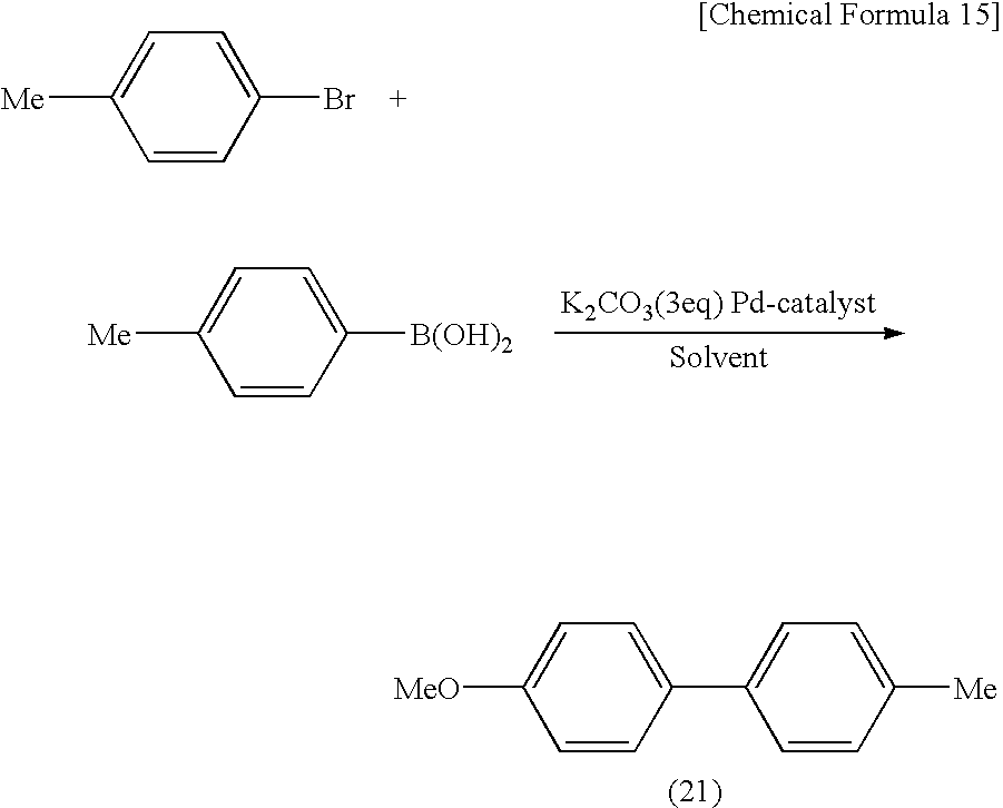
C1=CC(Br)=CC=C1[Me].C1=CC([B(OH)2])=CC=C1[Me].C1=CC(C2=CC=C([Me])C=C2)=CC=C1[MeO]
